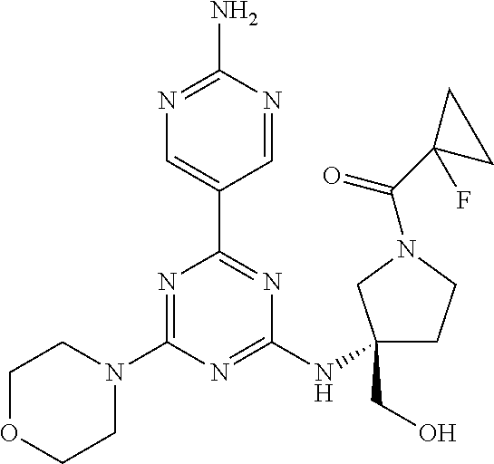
N1=C(N)N=CC(C2=NC(NC3(CO)CCN(C(C4(F)CC4)=O)C3)=NC(N3CCOCC3)=N2)=C1
